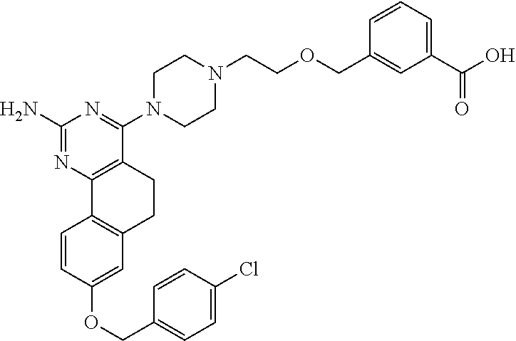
C1(N)=NC2=C(C(N3CCN(CCOCC4=CC(C(O)=O)=CC=C4)CC3)=N1)CCC1=C2C=CC(OCC2=CC=C(Cl)C=C2)=C1
